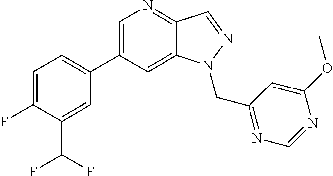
C1(C2=CC=C(F)C(C(F)F)=C2)=CN=C2C(=C1)N(CC1=NC=NC(OC)=C1)N=C2
